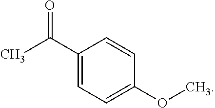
C1(C(C)=O)=CC=C(OC)C=C1
